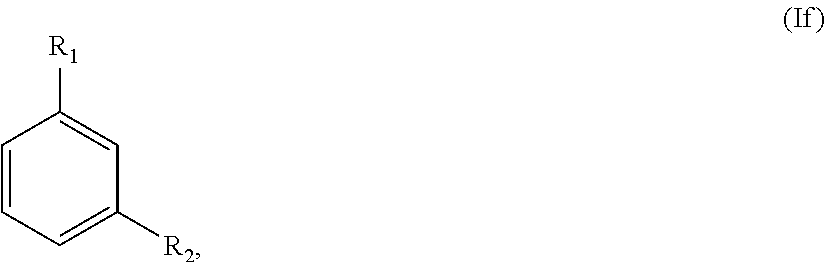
C1=CC=C([R2])C=C1[R1]
